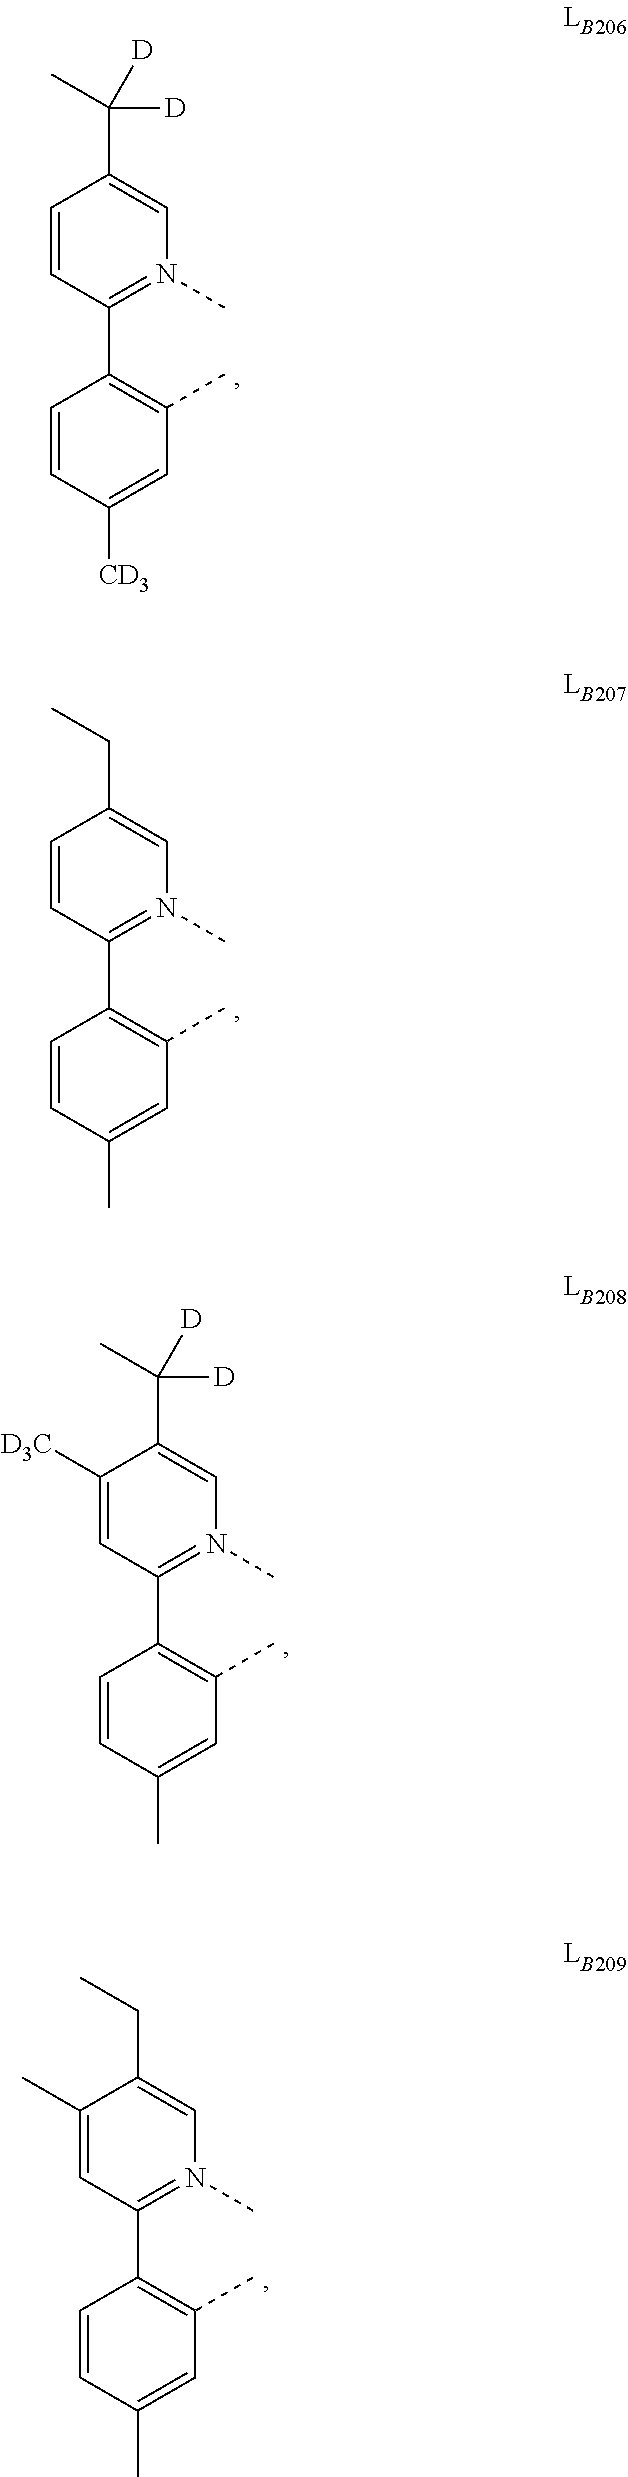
C1=CC([CD3])=CC(C)=C1C1=N(C)C=C(C([D])(C)[D])C=C1.C1=CC(C)=CC(C)=C1C1=N(C)C=C(CC)C=C1.C1=CC(C)=CC(C)=C1C1=N(C)C=C(C([D])(C)[D])C([D3C])=C1.C1=CC(C)=CC(C)=C1C1=N(C)C=C(CC)C(C)=C1
